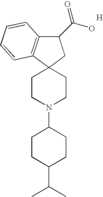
C1CN(C2CCC(C(C)C)CC2)CCC12C1=C(C(C(O)=O)C2)C=CC=C1.[H]
